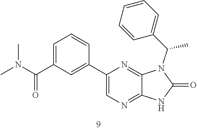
N1(C(C2=CC=CC=C2)C)C(=O)NC2=NC=C(C3=CC(C(N(C)C)=O)=CC=C3)N=C12
